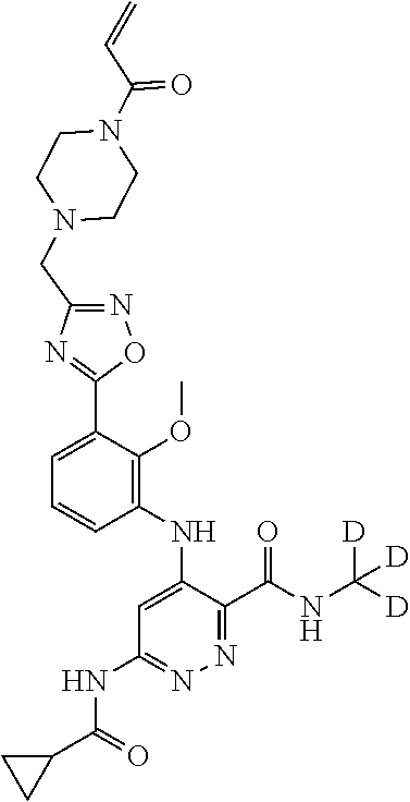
C1=C(C2=NC(CN3CCN(C(C=C)=O)CC3)=NO2)C(OC)=C(NC2=CC(NC(C3CC3)=O)=NN=C2C(NC([D])([D])[D])=O)C=C1
